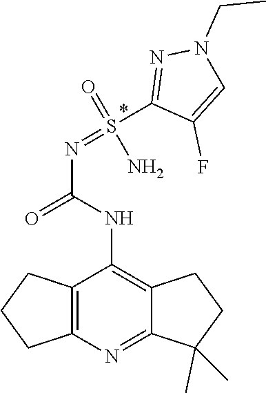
C1(S(=NC(NC2=C3C(=NC4=C2CCC4)C(C)(C)CC3)=O)(=O)N)=NN(CC)C=C1F
